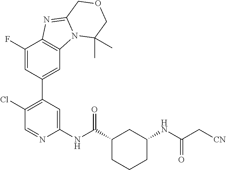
C(C(NC1CCCC(C(NC2=CC(C3=CC4=C(C(F)=C3)N=C3N4C(C)(C)COC3)=C(Cl)C=N2)=O)C1)=O)[CN]
